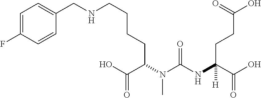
C1(F)=CC=C(CNCCCCC(N(C(NC(C(O)=O)(CCC(O)=O)[H])=O)C)C(O)=O)C=C1
